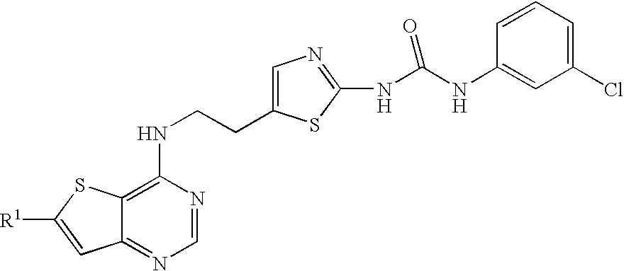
C1(NCCC2=CN=C(NC(NC3=CC(Cl)=CC=C3)=O)S2)=C2C(=NC=N1)C=C([R1])S2
